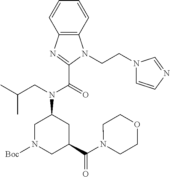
C12=C(C=CC=C1)N(CCN1C=CN=C1)C(C(=O)N(CC(C)C)C1CC(C(N3CCOCC3)=O)CN([Boc])C1)=N2
